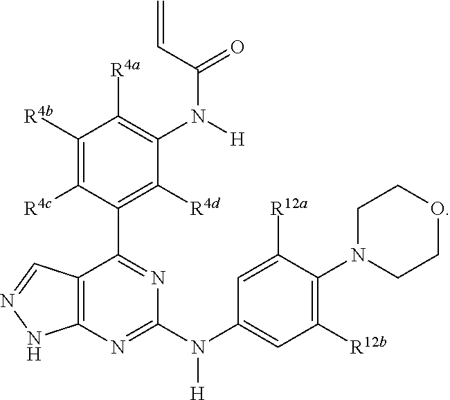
C12=C(N=C(N(C3=CC([R12b])=C(N4CCOCC4)C([R12a])=C3)[H])N=C1C1=C([R4d])C(N(C(C=C)=O)[H])=C([R4a])C([R4b])=C1[R4c])NN=C2
